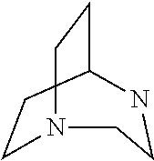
C1C2CCN(C1)CCN2
